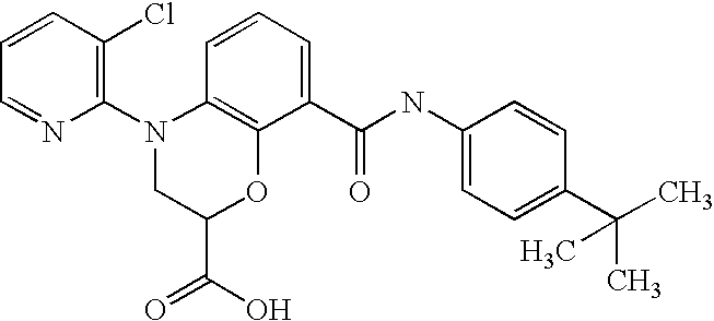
C1=CC(Cl)=C(N2CC(C(O)=O)OC3=C2C=CC=C3C(NC2=CC=C(C(C)(C)C)C=C2)=O)N=C1
